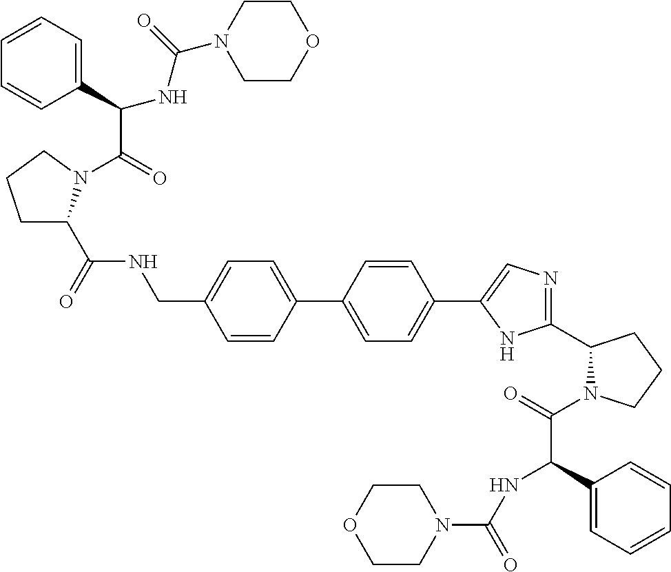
C1CN(C(NC(C2=CC=CC=C2)C(=O)N2C(C(NCC3=CC=C(C4=CC=C(C5=CN=C(C6N(C(C(NC(N7CCOCC7)=O)C7=CC=CC=C7)=O)CCC6)N5)C=C4)C=C3)=O)CCC2)=O)CCO1
